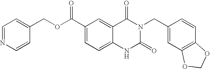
C1=NC=CC(COC(C2=CC=C3C(=C2)C(=O)N(CC2=CC4=C(C=C2)OCO4)C(=O)N3)=O)=C1
